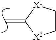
C=C1[X2]CC[X1]1
